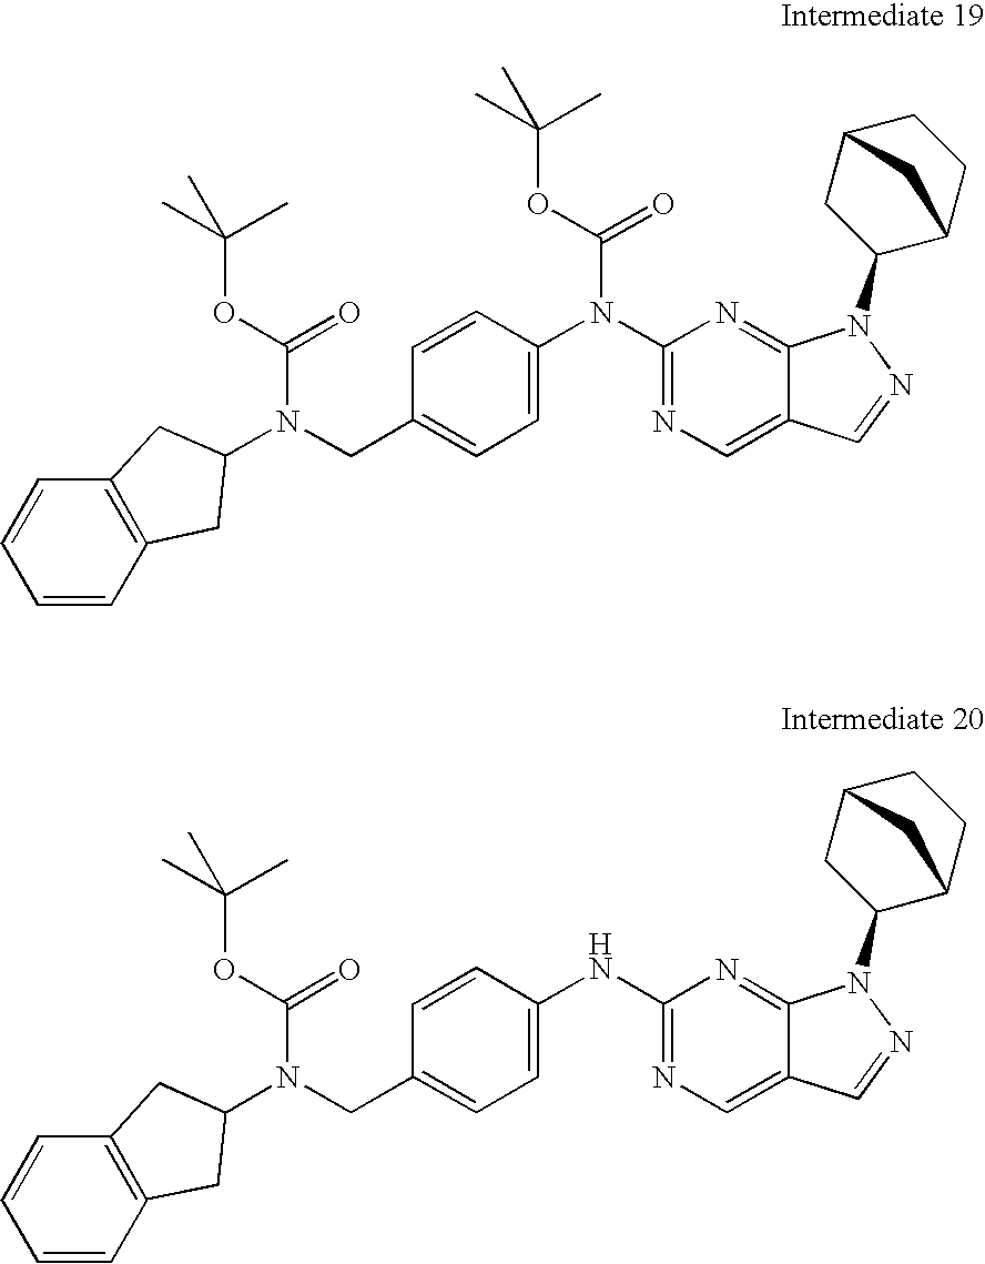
C1=CC2=C(C=C1)CC(N(CC1=CC=C(N(C(=O)OC(C)(C)C)C3=NC=C4C(=N3)N(C3C5CCC(C3)C5)N=C4)C=C1)C(=O)OC(C)(C)C)C2.C1=CC2=C(C=C1)CC(N(CC1=CC=C(NC3=NC=C4C(=N3)N(C3C5CCC(C3)C5)N=C4)C=C1)C(=O)OC(C)(C)C)C2
